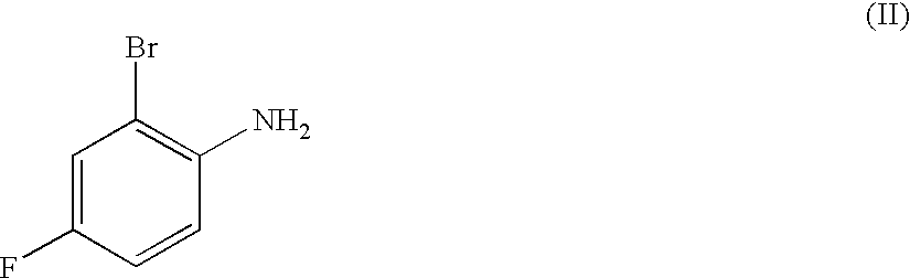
C1=C(F)C=CC(N)=C1Br
